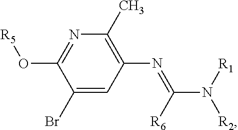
C1(Br)=CC(N=C(N([R1])[R2])[R6])=C(C)N=C1O[R5]
